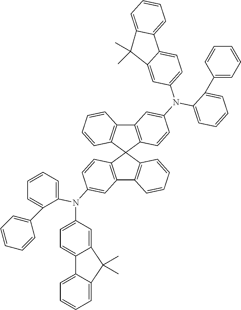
C12=C(C3(C4=C1C=CC=C4)C1=C(C4=C3C=CC=C4)C=C(N(C3=CC=CC=C3C3=CC=CC=C3)C3=CC=C4C(=C3)C(C)(C)C3=CC=CC=C43)C=C1)C=CC(N(C1=CC=C3C(=C1)C(C)(C)C1=CC=CC=C31)C1=CC=CC=C1C1=CC=CC=C1)=C2
